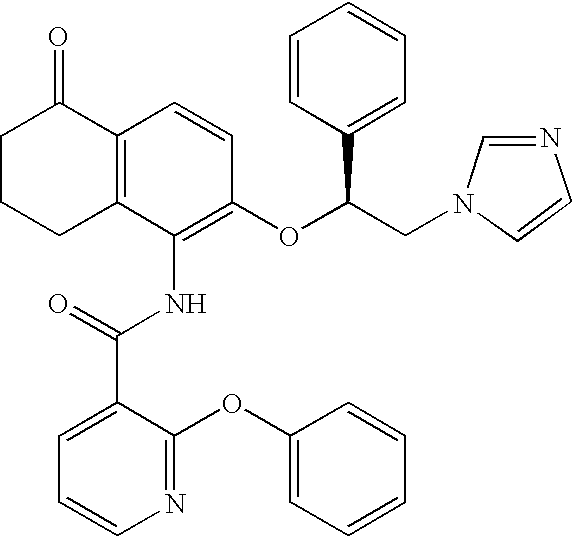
C1(NC(C2=CC=CN=C2OC2=CC=CC=C2)=O)=C(OC(CN2C=CN=C2)C2=CC=CC=C2)C=CC2=C1CCCC2=O
